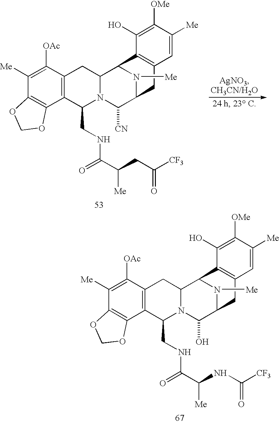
N1([Me])C2C([CN])N3C(CNC(C(CC([CF3])=O)[Me])=O)C4=C(C([OAc])=C([Me])C5=C4OCO5)CC3C1C1=C(C2)C=C([Me])C([OMe])=C1O.N1([Me])C2C(O)N3C(CNC(C(NC(=O)[CF3])[Me])=O)C4=C(C([OAc])=C([Me])C5=C4OCO5)CC3C1C1=C(C2)C=C([Me])C([OMe])=C1O
